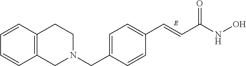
C1=C(CN2CCC3=C(C2)C=CC=C3)C=CC(C=CC(NO)=O)=C1
